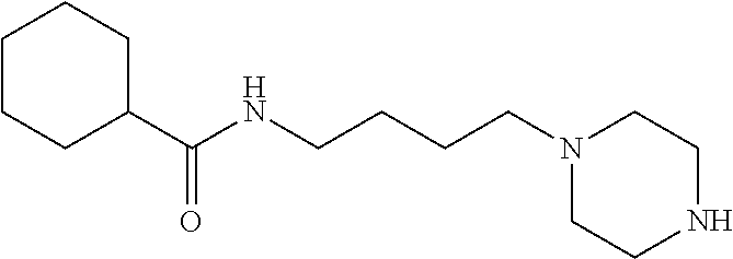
C1CCC(C(NCCCCN2CCNCC2)=O)CC1
